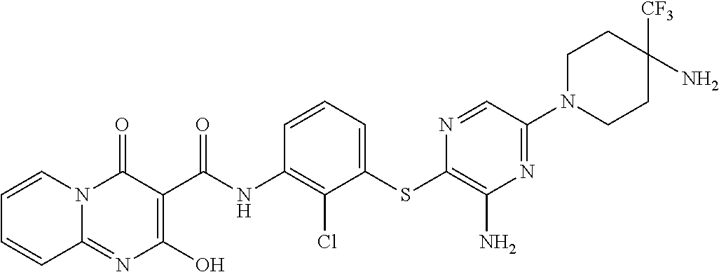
C12=NC(O)=C(C(NC3=C(Cl)C(SC4=C(N)N=C(N5CCC([CF3])(N)CC5)C=N4)=CC=C3)=O)C(=O)N1C=CC=C2
